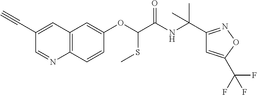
C1(C#C)=CC2=C(N=C1)C=CC(OC(SC)C(NC(C1=NOC(C(F)(F)F)=C1)(C)C)=O)=C2
